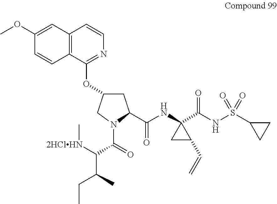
C12=C(C(OC3CC(C(=O)NC4(C(NS(C5CC5)(=O)=O)=O)CC4C=C)N(C(=O)C([2HClHN]C)C(C)CC)C3)=NC=C1)C=CC(OC)=C2
